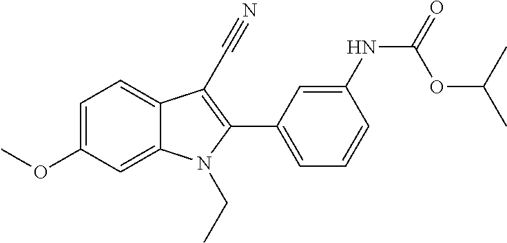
C1=C(OC)C=C2C(=C1)C(C#N)=C(C1=CC=CC(NC(OC(C)C)=O)=C1)N2CC
